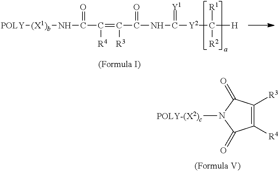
C1([R4])=C([R3])C(=O)N([POLY-(X2)c])C1=O.[POLY][(X1)b]NC(C(=C(C(NC([Y2]C([H])([R1])[R2])=[Y1])=O)[R3])[R4])=O
